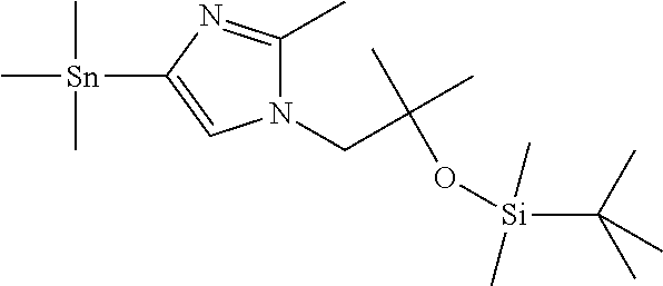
N1(CC(C)(C)O[Si](C)(C)C(C)(C)C)C(C)=NC([Sn](C)(C)C)=C1
